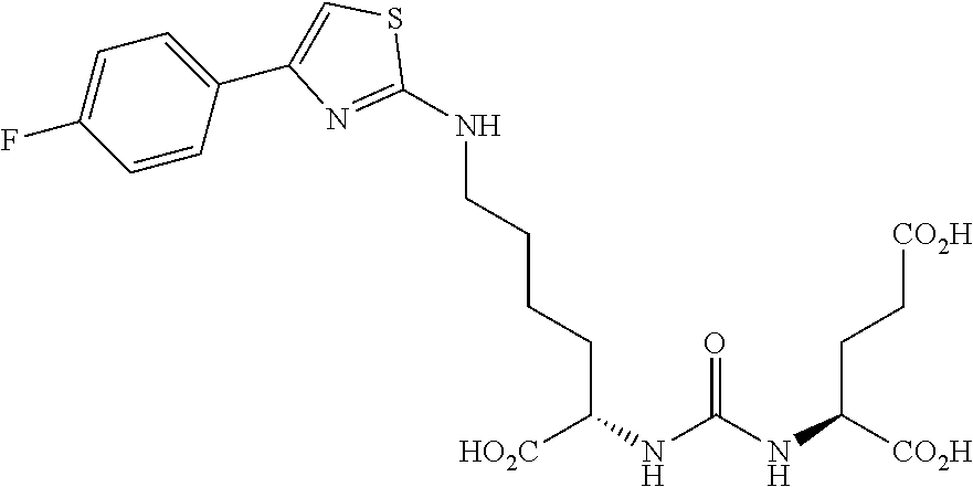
C1(NCCCCC(NC(=O)NC([CO2H])CC[CO2H])[HO2C])=NC(C2=CC=C(F)C=C2)=CS1
